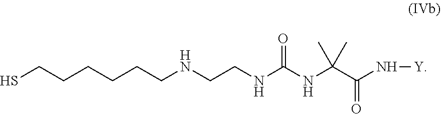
SCCCCCCNCCNC(NC(C(N[Y])=O)(C)C)=O
